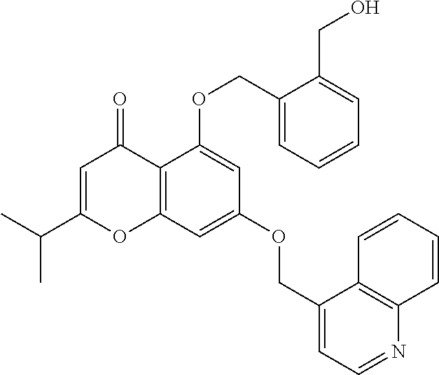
C1=C(C(C)C)OC2=C(C1=O)C(OCC1=CC=CC=C1CO)=CC(OCC1=CC=NC3=C1C=CC=C3)=C2
